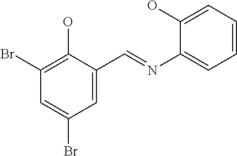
C1(Br)=C(O)C(C=NC2=CC=CC=C2O)=CC(Br)=C1
